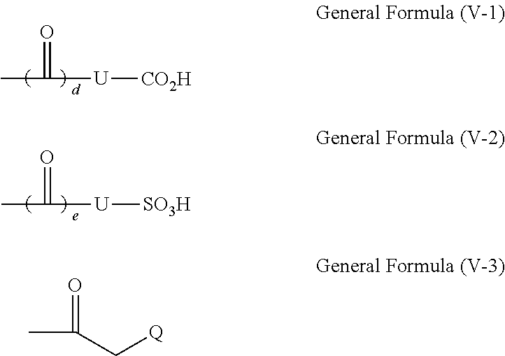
CC([U][CO2H])=O.CC([U][SO3H])=O.O=C(C[Q])C
